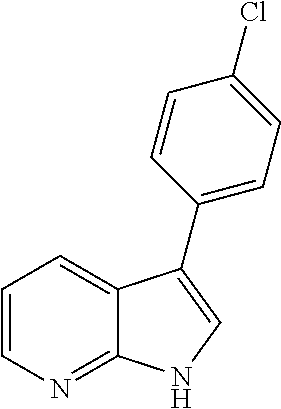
C12=NC=CC=C1C(C1=CC=C(Cl)C=C1)=CN2
